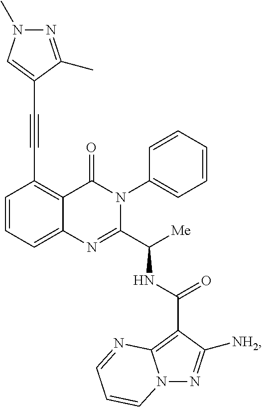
C(#CC1=C2C(=CC=C1)N=C(C([Me])NC(C1=C3N(N=C1[NH2])C=CC=N3)=O)N(C1=CC=CC=C1)C2=O)C1=CN(C)N=C1C
